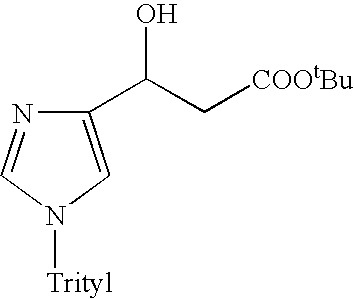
C1(C(O)C[COOtBu])=CN([Trityl])C=N1
